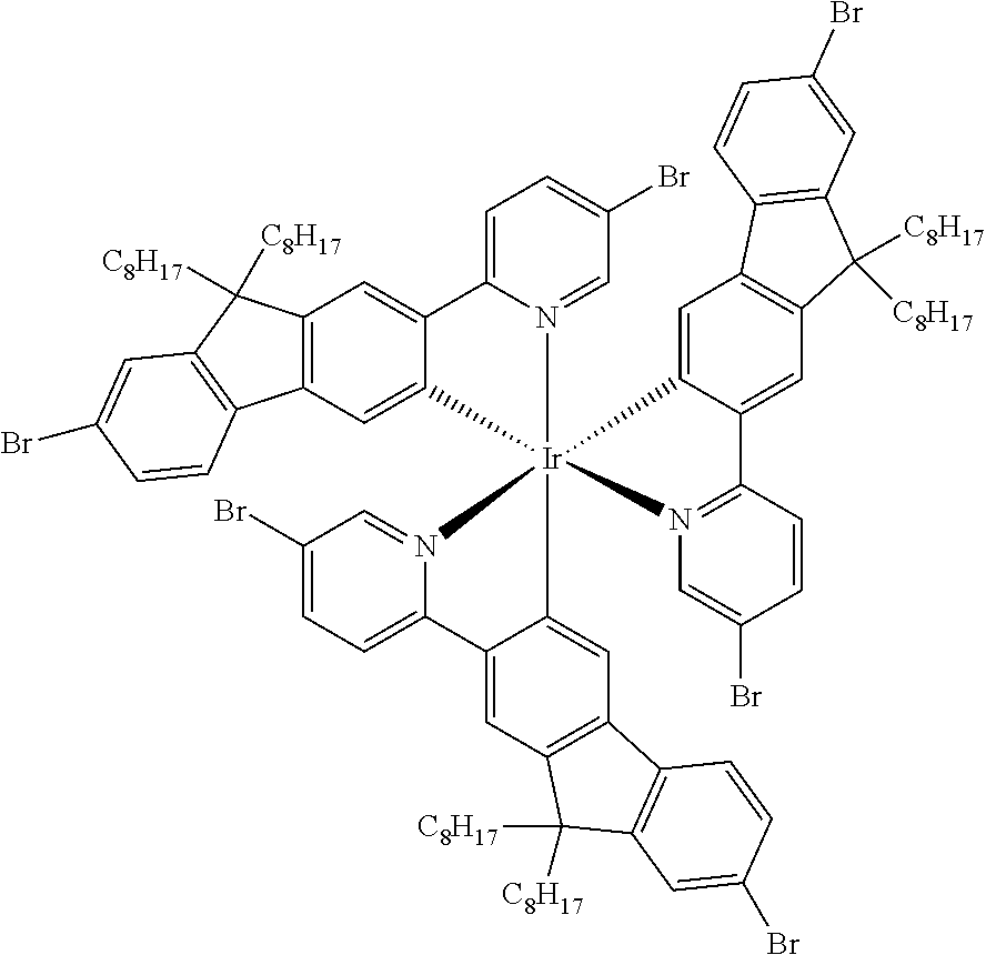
C12=C(C=C3C(=C1)C1=CC=C(Br)C=N1[Ir]314(C3=CC5=C(C=C3C3=CC=C(Br)C=N13)C([C8H17])([C8H17])C1=C5C=CC(Br)=C1)N1=C(C=CC(Br)=C1)C1=CC3=C(C=C41)C1=C(C3([C8H17])[C8H17])C=C(Br)C=C1)C1=C(C2([C8H17])[C8H17])C=C(Br)C=C1
